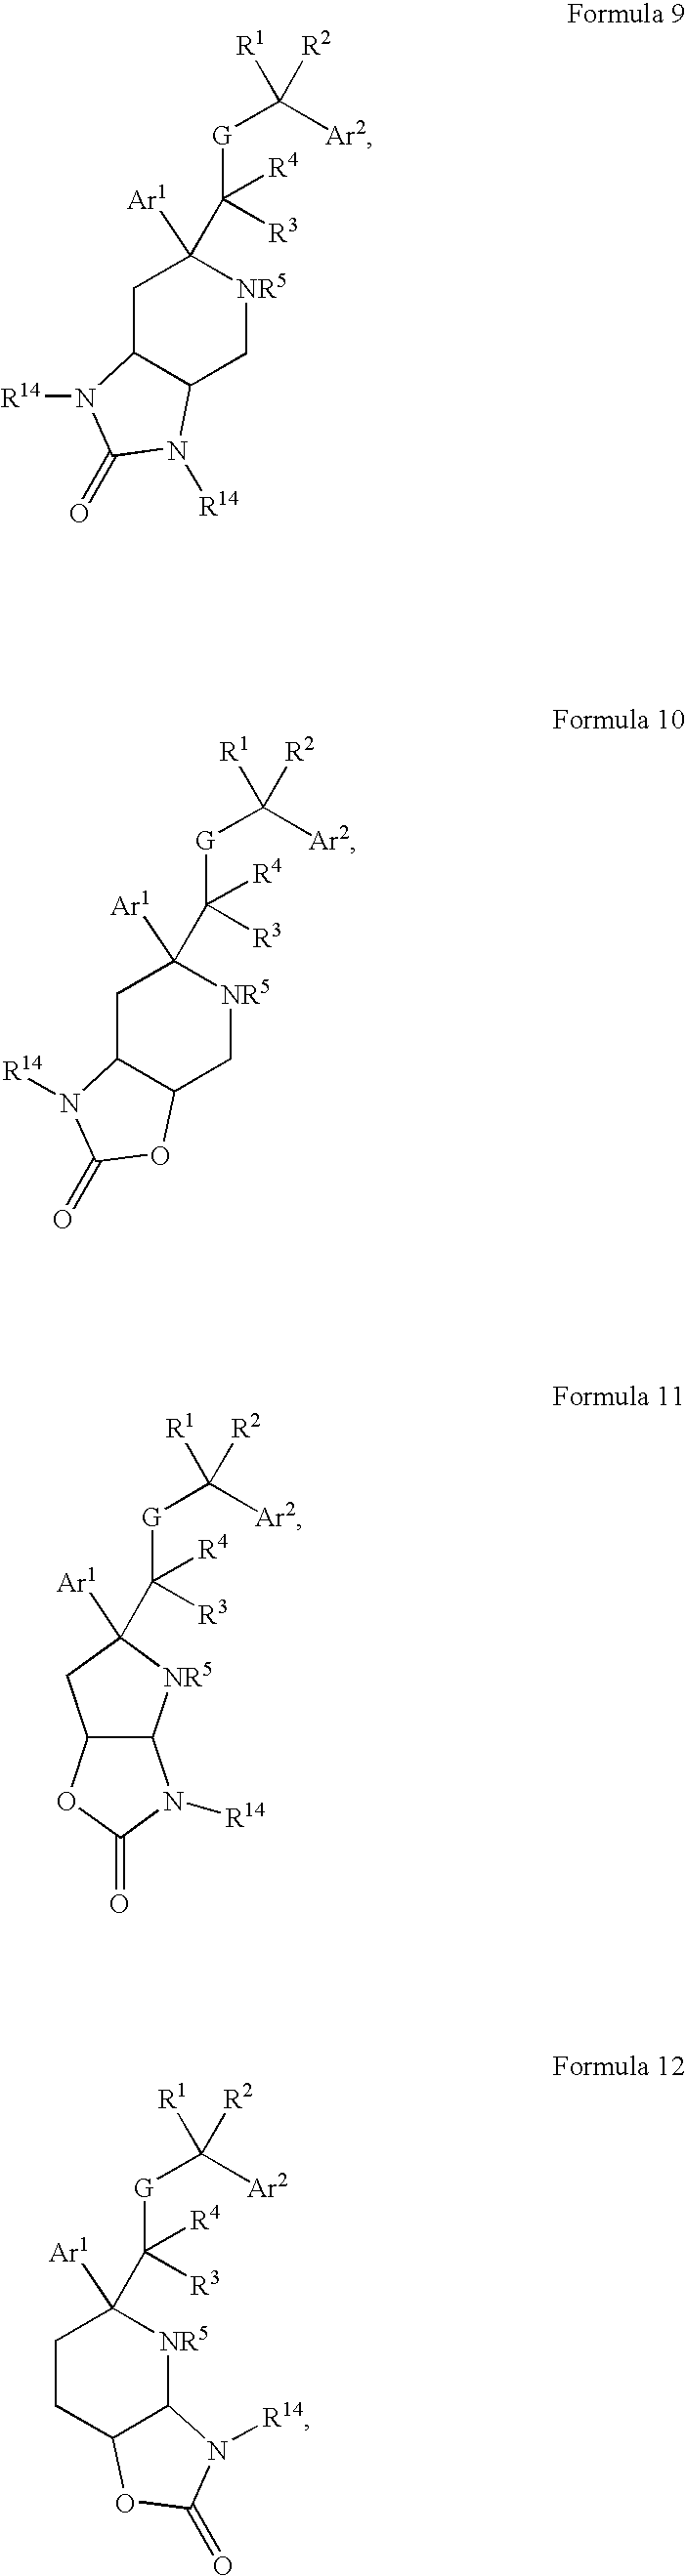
C1C2C(C[NR5]C1([Ar1])C([G]C([Ar2])([R1])[R2])([R4])[R3])N([R14])C(=O)N2[R14].C1C2C(C[NR5]C1([Ar1])C([G]C([Ar2])([R1])[R2])([R4])[R3])OC(=O)N2[R14].[Ar1]C1(C([G]C([Ar2])([R1])[R2])([R4])[R3])[NR5]C2C(C1)OC(=O)N2[R14].C1CC2C([NR5]C1([Ar1])C([G]C([Ar2])([R1])[R2])([R4])[R3])N([R14])C(=O)O2
